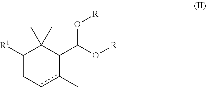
C1([R1])Ccc(C)C(C(O[R])O[R])C1(C)C
